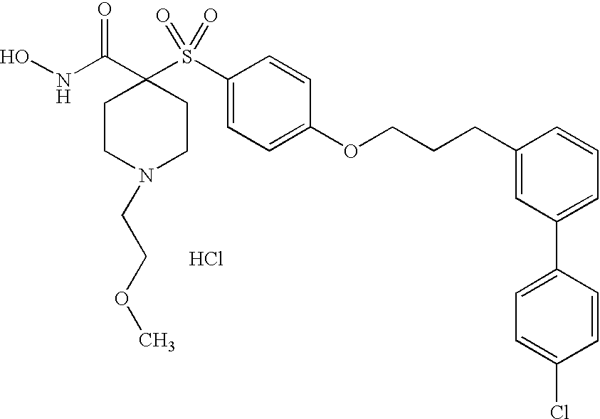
N(C(C1(S(C2=CC=C(OCCCC3=CC(C4=CC=C(Cl)C=C4)=CC=C3)C=C2)(=O)=O)CCN(CCOC)CC1)=O)O.Cl
